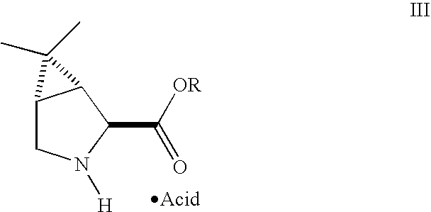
C12CN([H])C(C([OR])=O)C1C2(C)C
